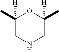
C1(C)([H])CNCC(C)([H])O1
